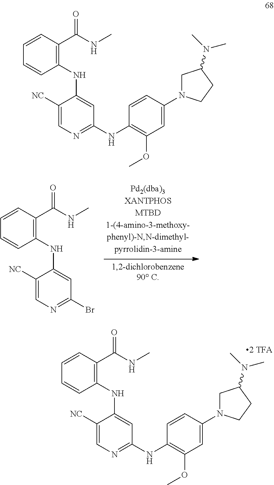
C1([NC])=CN=C(Br)C=C1NC1=C(C(NC)=O)C=CC=C1.C1([NC])=CN=C(NC2=C(OC)C=C(N3CC(N(C)C)CC3)C=C2)C=C1NC1=C(C(NC)=O)C=CC=C1.C1([NC])=CN=C(NC2=C(OC)C=C(N3CC(N(C)C)CC3)C=C2)C=C1NC1=C(C(NC)=O)C=CC=C1
